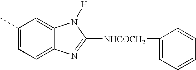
C1(C)=CC=C2C(=C1)N([H])C([NHCOCH2]C1=CC=CC=C1)=N2
